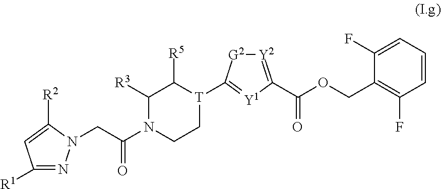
C1=CC=C(F)C(COC(=O)C2=[Y2][G2]C([T]3C([R5])C([R3])N(C(CN4N=C([R1])C=C4[R2])=O)CC3)=[Y1]2)=C1F
